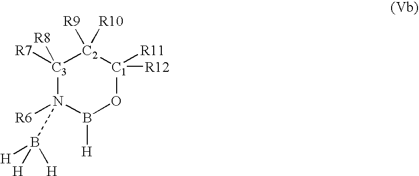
[C3]1([R7])([R8])N([R6])(B([H])([H])[H])B([H])O[C1]([R12])([R11])[C2]1([R9])[R10]
